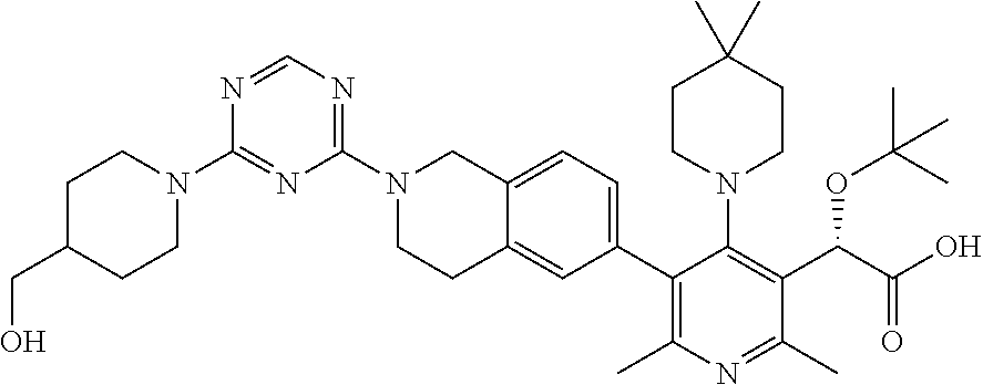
C1(C2=C(C)N=C(C)C(C(C(O)=O)OC(C)(C)C)=C2N2CCC(C)(C)CC2)=CC=C2C(=C1)CCN(C1=NC=NC(N3CCC(CO)CC3)=N1)C2
